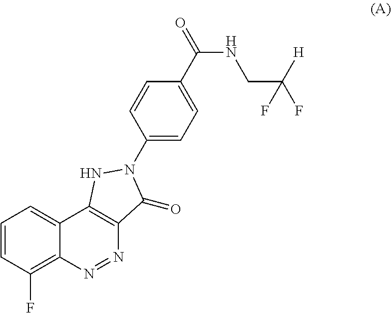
C1=CC(F)=C2C(=C1)C1=C(N=N2)C(=O)N(C2=CC=C(C(=O)NCC(F)([H])F)C=C2)N1
